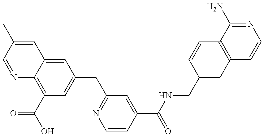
N1=CC(C)=CC2=CC(CC3=NC=CC(C(=O)NCC4=CC5=C(C=C4)C(N)=NC=C5)=C3)=CC(C(=O)O)=C12
